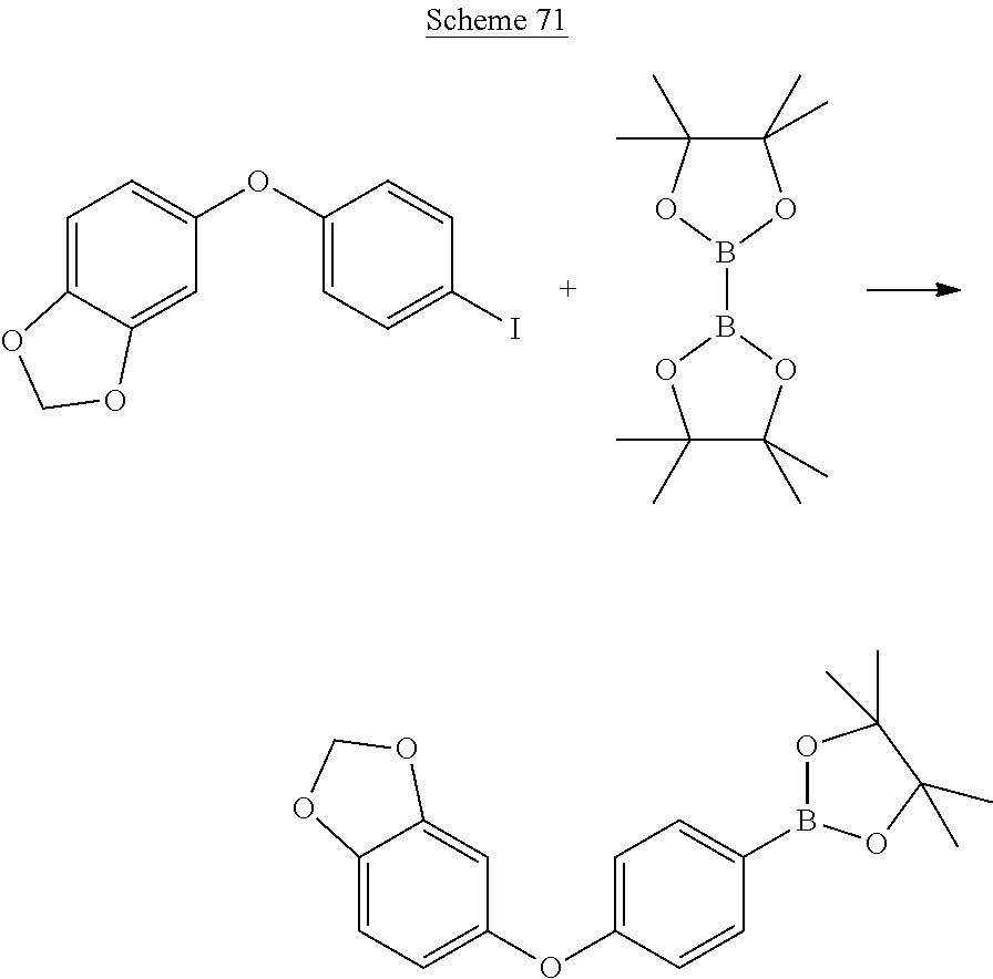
C1=C2C(=CC(OC3=CC=C(I)C=C3)=C1)OCO2.B1(B2OC(C)(C)C(C)(C)O2)OC(C)(C)C(C)(C)O1.C1=C2C(=CC(OC3=CC=C(B4OC(C)(C)C(C)(C)O4)C=C3)=C1)OCO2
